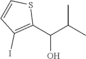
C1(C(C(C)C)O)=C(I)C=CS1
